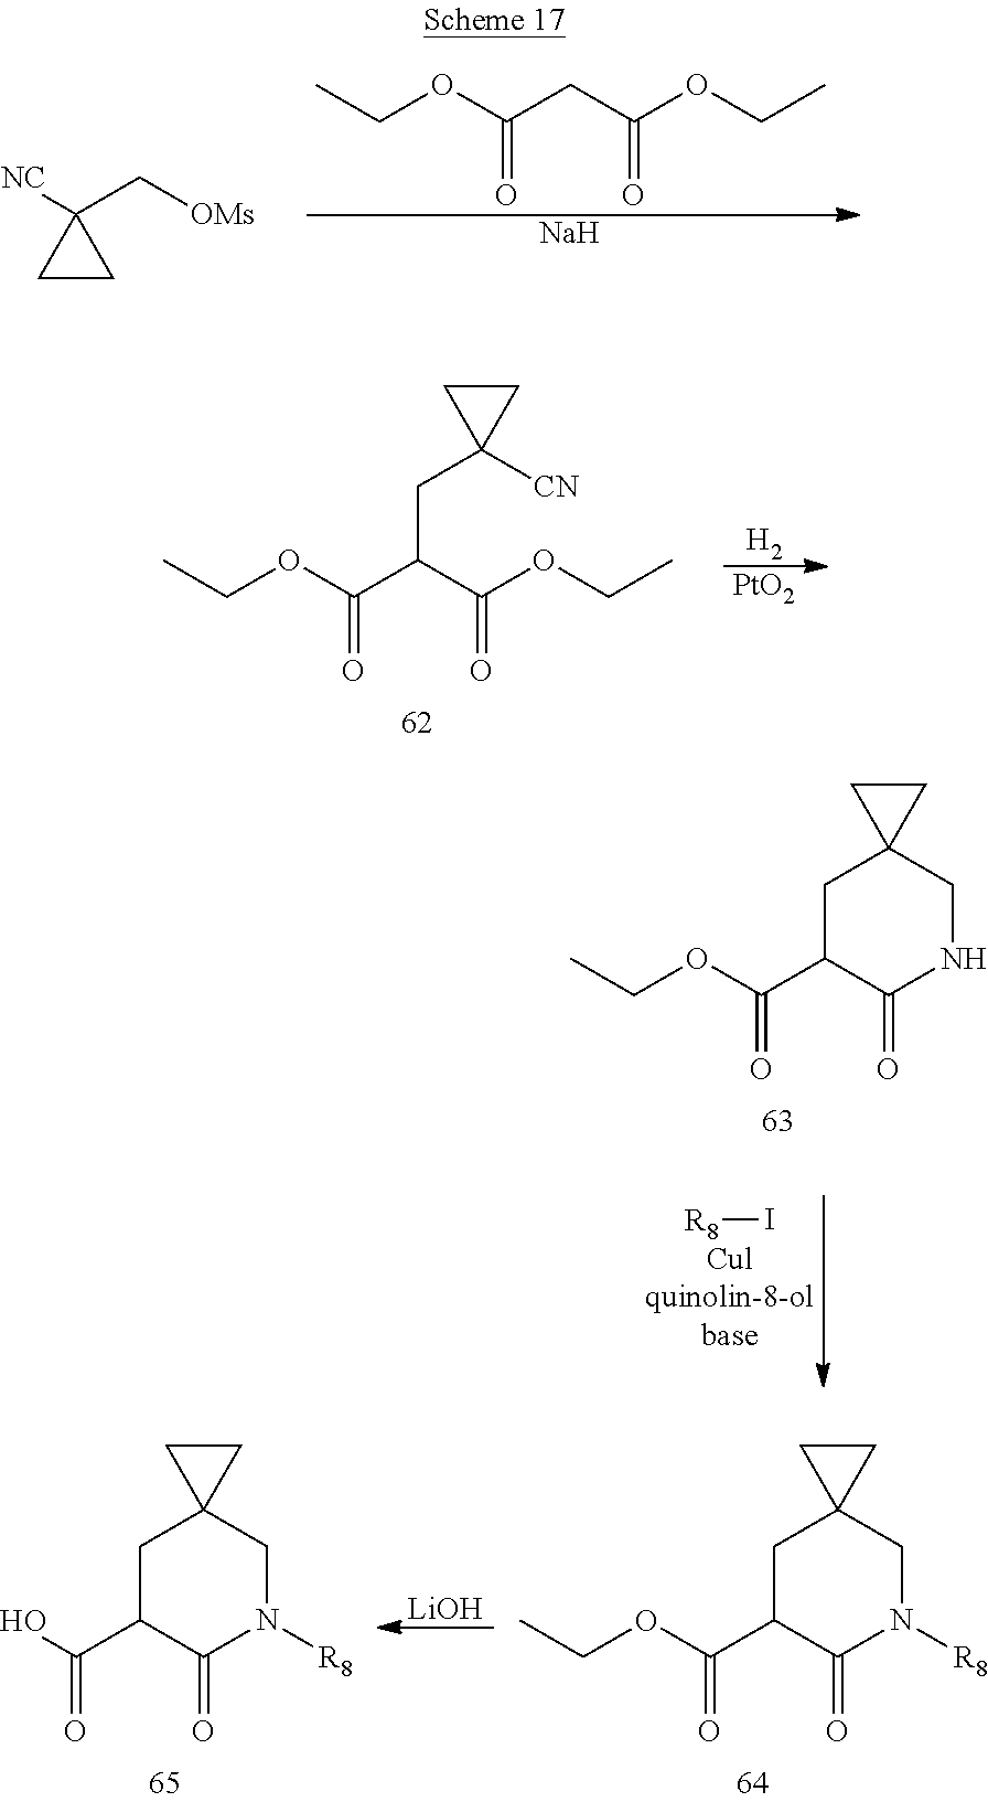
CCOC(CC(OCC)=O)=O.[Na].[NC]C1(C[OMs])CC1.[H2].[PtO2].CCOC(C(C(OCC)=O)CC1([CN])CC1)=O.CCOC(C1C(=O)NCC2(C1)CC2)=O.[R8]I.[LiOH].OC(C1C(=O)N([R8])CC2(C1)CC2)=O.CCOC(C1C(=O)N([R8])CC2(C1)CC2)=O
